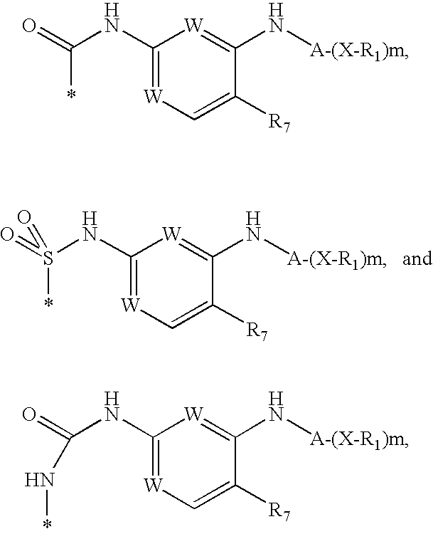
C1(NS(*)(=O)=O)=[W]C=C([R7])C(N[A-(X-R1)m])=[W]1.C1(NC(*)=O)=[W]C=C([R7])C(N[A-(X-R1)m])=[W]1.C1(NC(=O)N*)=[W]C=C([R7])C(N[A-(X-R1)m])=[W]1
